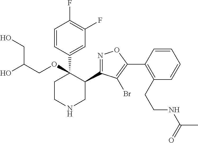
C1=CC(C2(OCC(O)CO)CCNCC2C2=NOC(C3=C(CCNC(C)=O)C=CC=C3)=C2Br)=CC(F)=C1F
